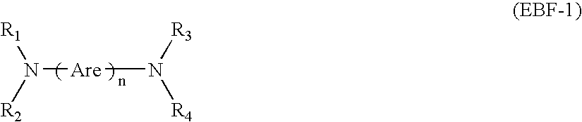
N([Are]N([R3])[R4])([R2])[R1]
